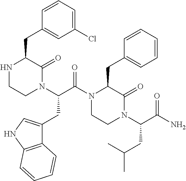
N1CCN(C(C(N2C(CC3=CC=CC=C3)C(=O)N(C(C(N)=O)CC(C)C)CC2)=O)CC2=CNC3=C2C=CC=C3)C(=O)C1CC1=CC(Cl)=CC=C1
